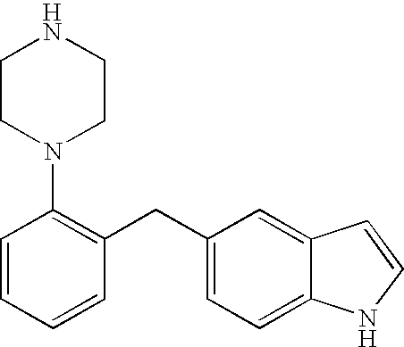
C1=CC=CC(CC2=CC=C3C(=C2)C=CN3)=C1N1CCNCC1
